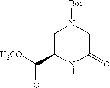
C1C(C([H3CO])=O)NC(=O)CN1[Boc]
